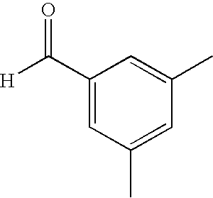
[H]C(=O)C1=CC(C)=CC(C)=C1
